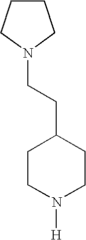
C1CN([H])CCC1CCN1CCCC1
